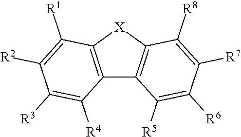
C12=C([X]C3=C1C([R5])=C([R6])C([R7])=C3[R8])C([R1])=C([R2])C([R3])=C2[R4]
